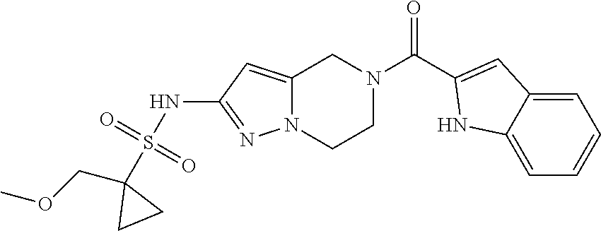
S(NC1=NN2C(=C1)CN(C(=O)C1=CC3=CC=CC=C3N1)CC2)(C1(COC)CC1)(=O)=O
